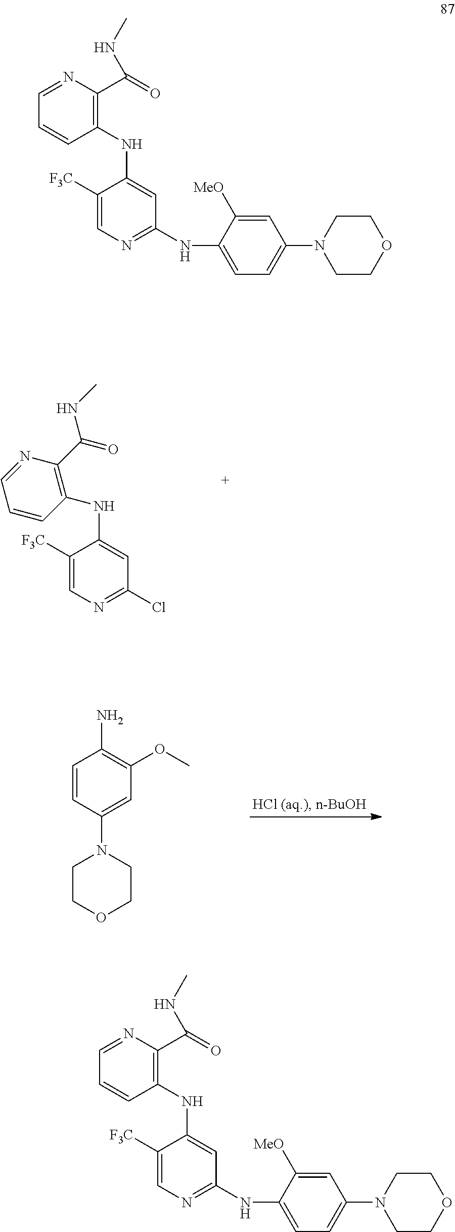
C1([F3C])=CN=C(Cl)C=C1NC1=C(C(=O)NC)N=CC=C1.C1=CC(N2CCOCC2)=CC(OC)=C1N.C1([F3C])=CN=C(NC2=CC=C(N3CCOCC3)C=C2[MeO])C=C1NC1=C(C(=O)NC)N=CC=C1.C1([F3C])=CN=C(NC2=CC=C(N3CCOCC3)C=C2[MeO])C=C1NC1=C(C(=O)NC)N=CC=C1
